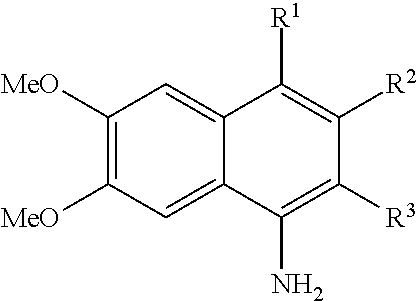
C1([MeO])=C([MeO])C=C2C(=C1)C([R1])=C([R2])C([R3])=C2N
